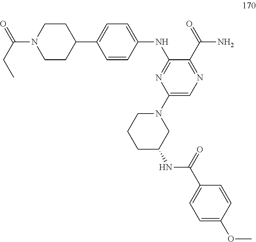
C(N1CCC(C2=CC=C(NC3=NC(N4CC(NC(C5=CC=C(OC)C=C5)=O)CCC4)=CN=C3C(=O)N)C=C2)CC1)(CC)=O
